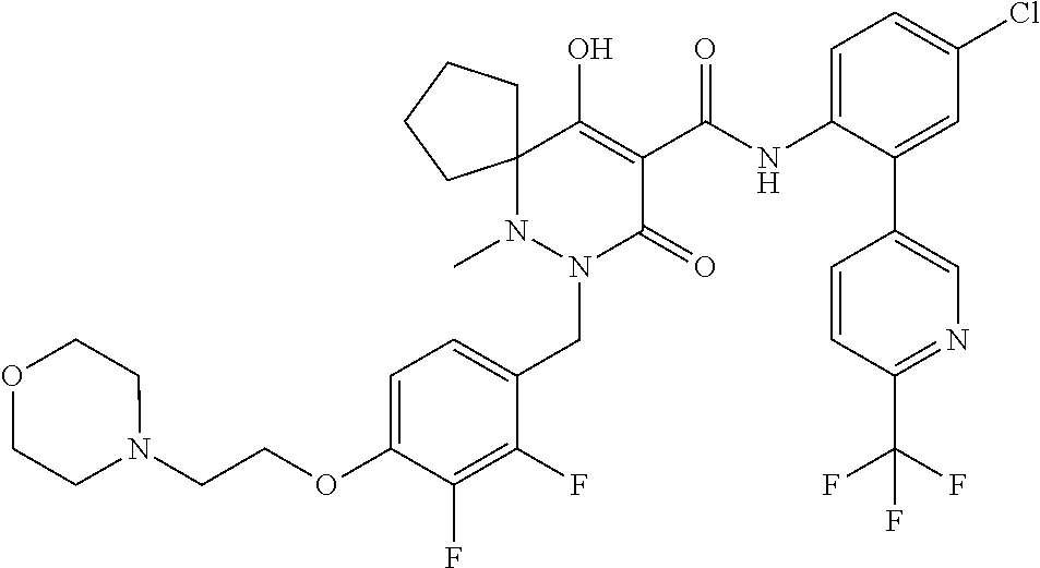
C1=C(OCCN2CCOCC2)C(F)=C(F)C(CN2C(=O)C(C(=O)NC3=CC=C(Cl)C=C3C3=CN=C(C(F)(F)F)C=C3)=C(O)C3(N2C)CCCC3)=C1
